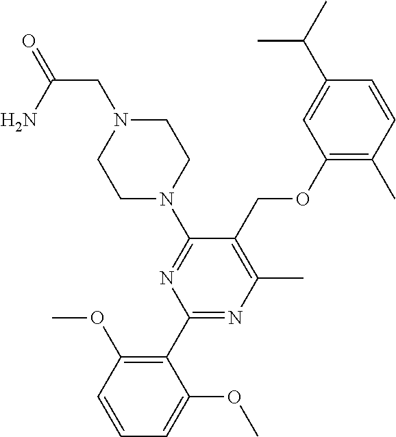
C1(C2=C(OC)C=CC=C2OC)=NC(C)=C(COC2=C(C)C=CC(C(C)C)=C2)C(N2CCN(CC(=O)N)CC2)=N1
